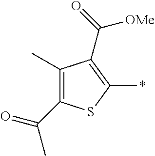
C1(C(=O)C)=C(C)C(C(=O)[OMe])=C(*)S1
